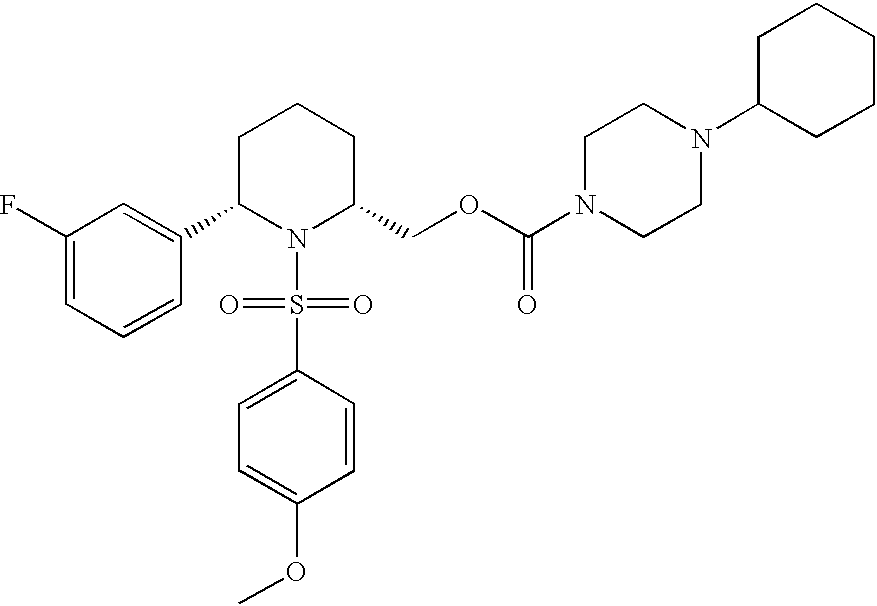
C1(F)=CC=CC(C2N(S(C3=CC=C(OC)C=C3)(=O)=O)C(COC(N3CCN(C4CCCCC4)CC3)=O)CCC2)=C1
